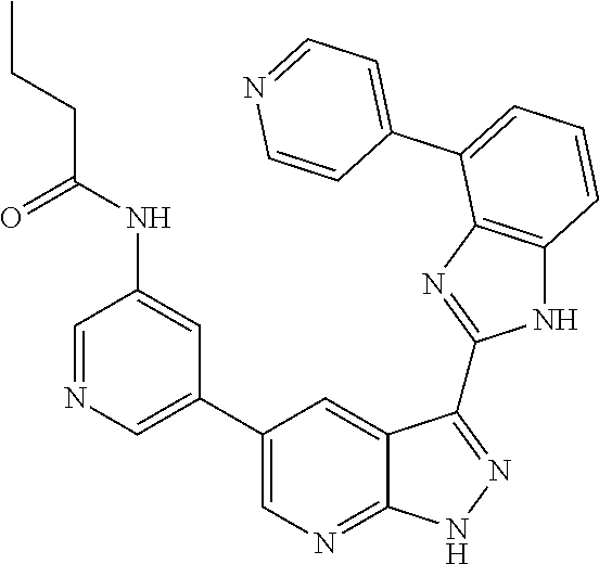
C1=C(C2=CC=CC3=C2N=C(C2=NNC4=NC=C(C5=CN=CC(NC(CCC)=O)=C5)C=C42)N3)C=CN=C1
